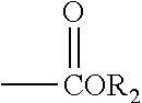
O=[COR2]C
